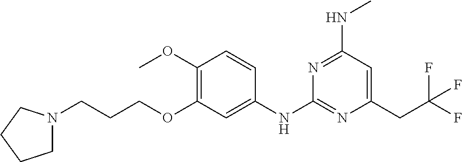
C1(OC)=C(OCCCN2CCCC2)C=C(NC2=NC(CC(F)(F)F)=CC(NC)=N2)C=C1
